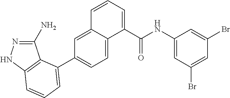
C1(N)=NNC2=C1C(C1=CC=C3C(=C1)C=CC=C3C(NC1=CC(Br)=CC(Br)=C1)=O)=CC=C2
